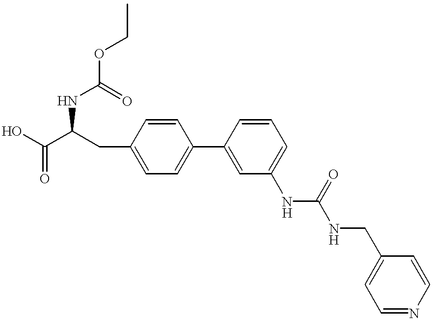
N(C(C(O)=O)CC1=CC=C(C2=CC(NC(=O)NCC3=CC=NC=C3)=CC=C2)C=C1)C(=O)OCC
